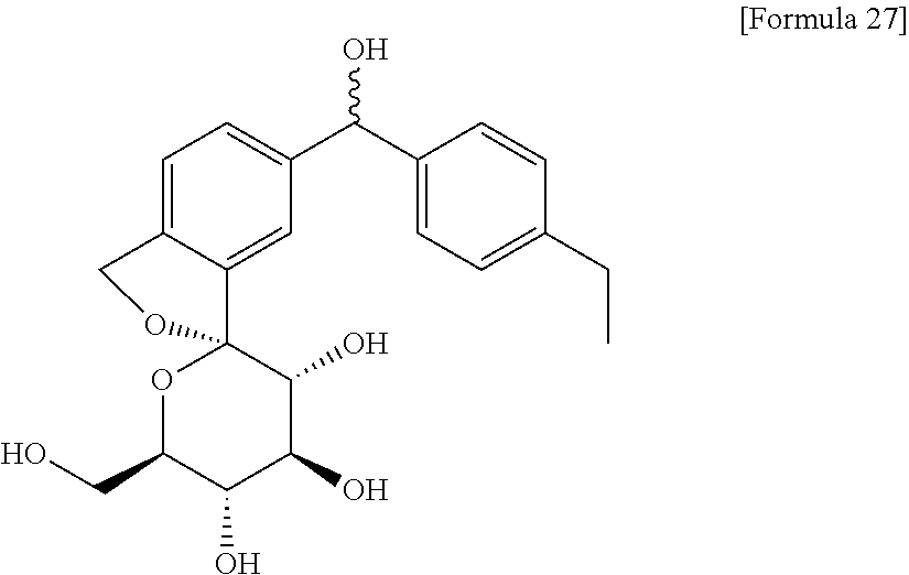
C1=C2C(=CC(C(C3=CC=C(CC)C=C3)O)=C1)C1(OC(CO)C(O)C(O)C1O)OC2
